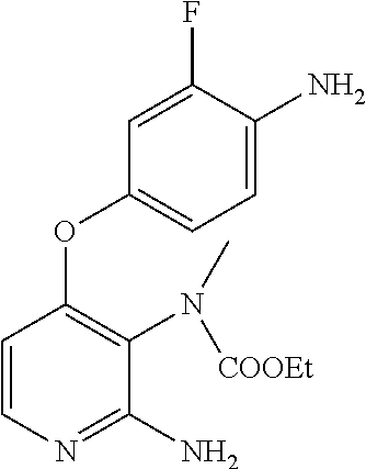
C1=CN=C(N)C(N(C)[COOEt])=C1OC1=CC=C(N)C(F)=C1
